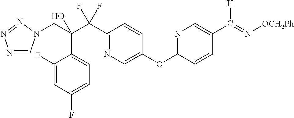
N1=CN(CC(C(C2=NC=C(OC3=NC=C(C(=N[OCH2Ph])[H])C=C3)C=C2)(F)F)(O)C2=CC=C(F)C=C2F)N=N1
